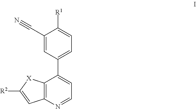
C1(C#N)=CC(C2=CC=NC3=C2[X]C([R2])=C3)=CC=C1[R1]
